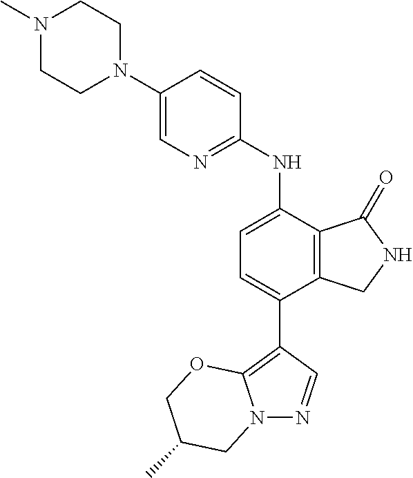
C1(N2CCN(C)CC2)=CN=C(NC2=CC=C(C3=C4N(N=C3)CC(C)CO4)C3=C2C(=O)NC3)C=C1
